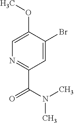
N1=C(C(N(C)C)=O)C=C(Br)C(OC)=C1
